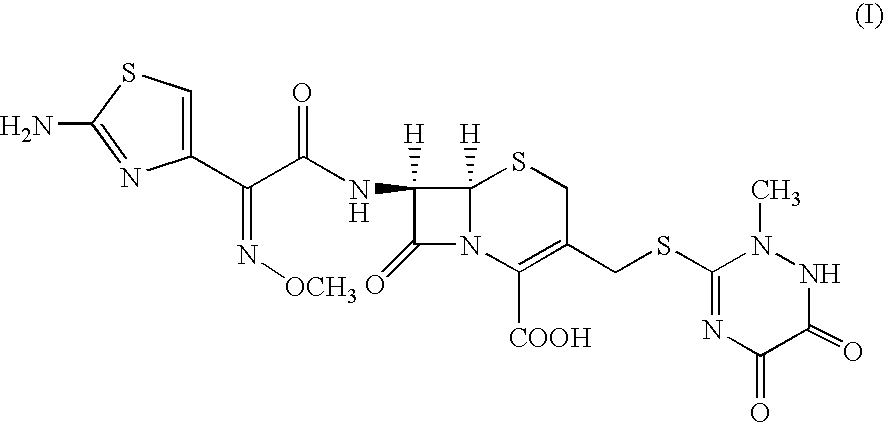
C12([H])N(C([COOH])=C(CSC3=NC(=O)C(=O)NN3C)CS1)C(=O)C2(NC(C(=N[OCH3])C1=CSC(N)=N1)=O)[H]
